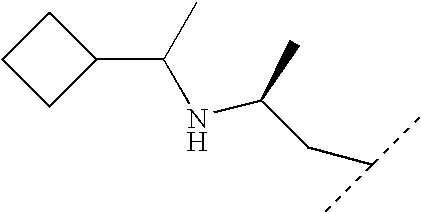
C1(C(NC(CC(C)C)C)C)CCC1
